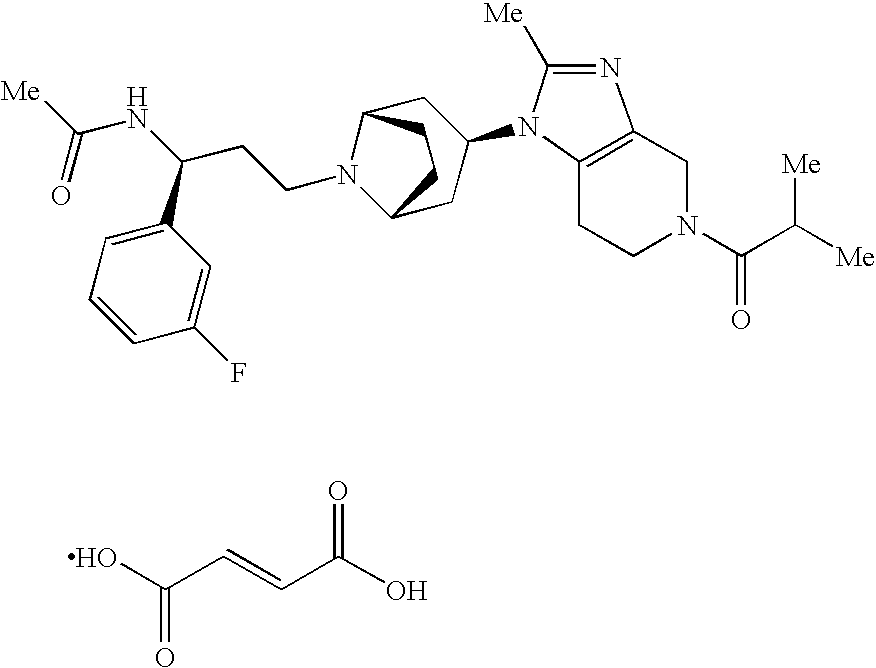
C1CN(C(C([Me])[Me])=O)CC2=C1N(C1CC3N(CCC(NC([Me])=O)C4=CC=CC(F)=C4)C(C1)CC3)C([Me])=N2.OC(C=CC(O)=O)=O
